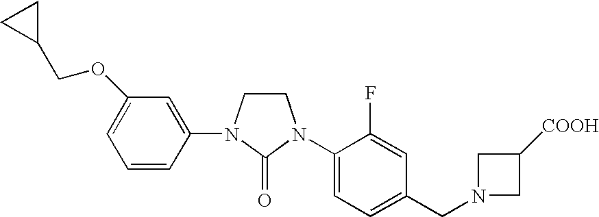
C1CN(C2=CC(OCC3CC3)=CC=C2)C(=O)N1C1=CC=C(CN2CC([COOH])C2)C=C1F
